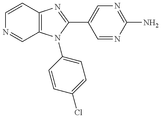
C12=C(N(C3=CC=C(Cl)C=C3)C(C3=CN=C(N)N=C3)=N1)C=NC=C2
